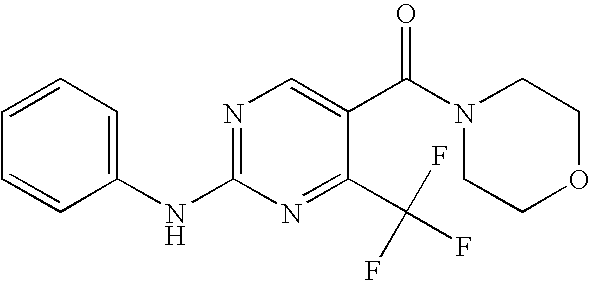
C1=CC=C(NC2=NC=C(C(N3CCOCC3)=O)C(C(F)(F)F)=N2)C=C1
